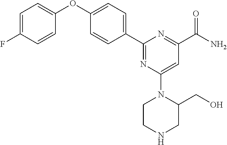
C1=C(F)C=CC(OC2=CC=C(C3=NC(N4CCNCC4CO)=CC(C(=O)N)=N3)C=C2)=C1
